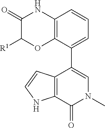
C12=C(C(C3=CN(C)C(=O)C4=C3C=CN4)=CC=C1)OC([R1])C(=O)N2
